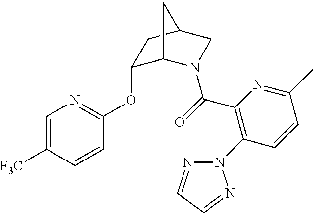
C1(OC2=NC=C([F3C])C=C2)C2N(C(C3=C(N4N=CC=N4)C=CC(C)=N3)=O)CC(C1)C2
